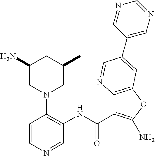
C1=CN=CC(NC(C2=C(N)OC3=C2N=CC(C2=CN=CN=C2)=C3)=O)=C1N1CC(N)CC(C)C1
